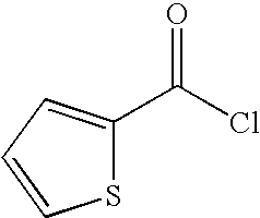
ClC(=O)C1=CC=CS1
